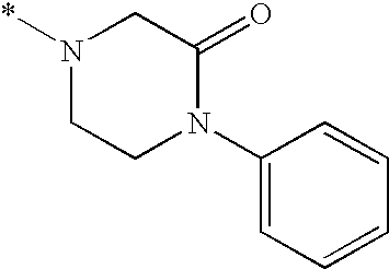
N1(*)CCN(C2=CC=CC=C2)C(=O)C1
